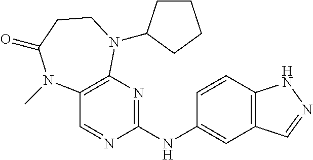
C1(NC2=CC3=C(C=C2)NN=C3)=NC2=C(C=N1)N(C)C(=O)CCN2C1CCCC1
